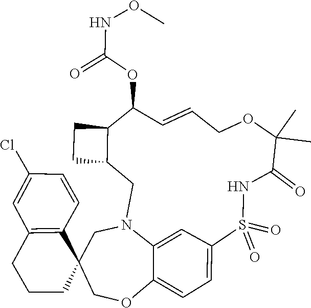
S1(=O)(=O)C2=CC=C3C(=C2)N(CC2C(C(OC(=O)NOC)C=CCOC(C)(C)C(=O)N1)CC2)CC1(C2=C(C=C(Cl)C=C2)CCC1)CO3
